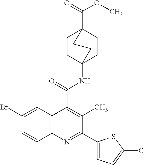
C1(Br)=CC2=C(C=C1)N=C(C1=CC=C(Cl)S1)C(C)=C2C(=O)NC12CCC(C(=O)OC)(CC1)CC2
